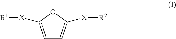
C1=C([X][R1])OC([X][R2])=C1
